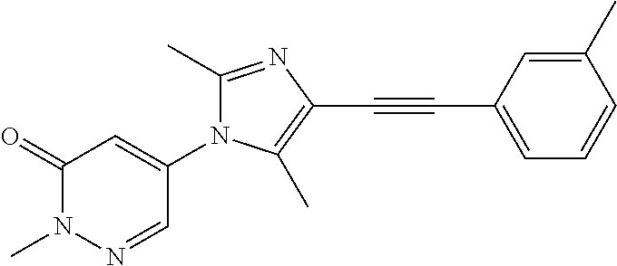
C1(=O)N(C)N=CC(N2C(C)=NC(C#CC3=CC=CC(C)=C3)=C2C)=C1
